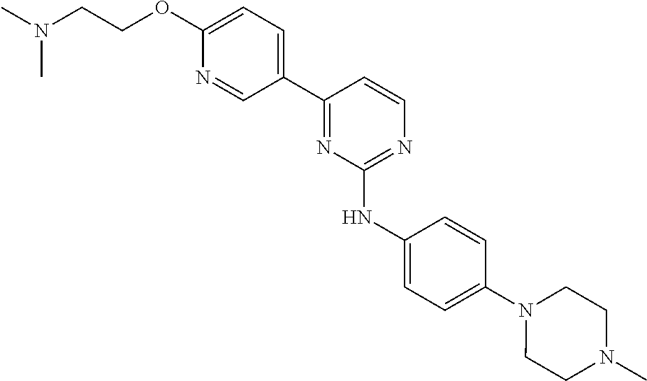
C1(C2=CC=C(OCCN(C)C)N=C2)=NC(NC2=CC=C(N3CCN(C)CC3)C=C2)=NC=C1
